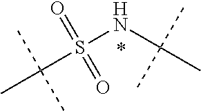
S(NC(C)(C)C)(=O)(=O)C(C)(C)C
